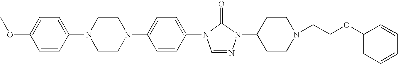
C1=CC(N2CCN(C3=CC=C(N4C=NN(C5CCN(CCOC6=CC=CC=C6)CC5)C4=O)C=C3)CC2)=CC=C1OC
